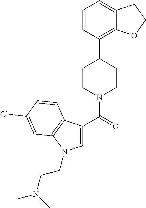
C1=C(C(=O)N2CCC(C3=C4C(=CC=C3)CCO4)CC2)C2=C(N1CCN(C)C)C=C(Cl)C=C2
